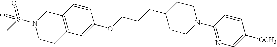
C12=C(C=C(OCCCC3CCN(C4=NC=C([OCH3])C=C4)CC3)C=C1)CCN(S(C)(=O)=O)C2
